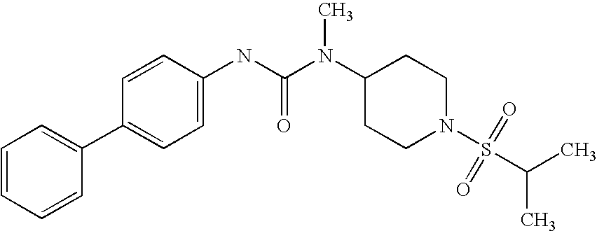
C1=CC=CC(C2=CC=C(NC(N(C3CCN(S(C(C)C)(=O)=O)CC3)C)=O)C=C2)=C1
